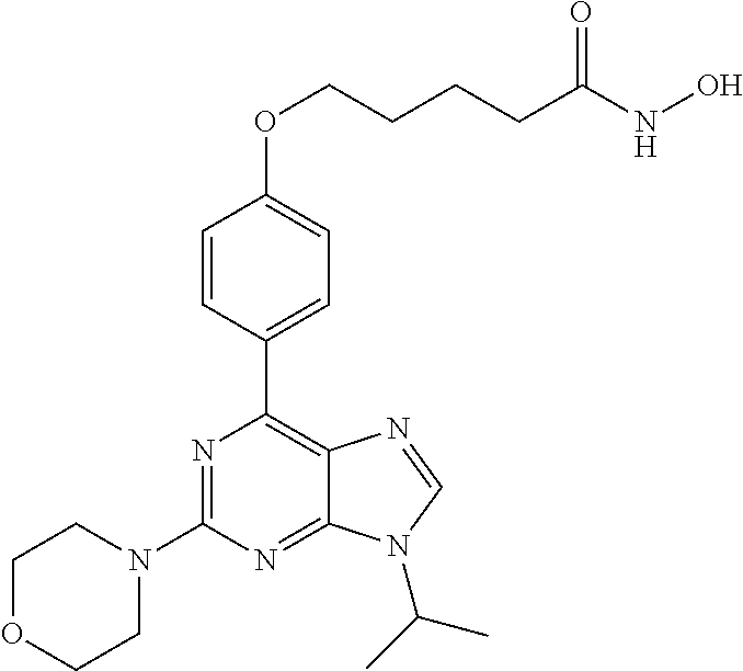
C1=CC(C2=C3C(=NC(N4CCOCC4)=N2)N(C(C)C)C=N3)=CC=C1OCCCCC(NO)=O
